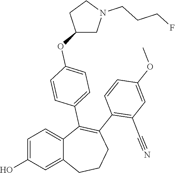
C1=C(O)C=C2C(=C1)C(C1=CC=C(OC3CN(CCCF)CC3)C=C1)=C(C1=C(C#N)C=C(OC)C=C1)CCC2
